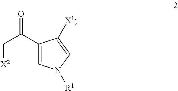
C1=C(C(=O)C[X2])C([X1])=CN1[R1]
